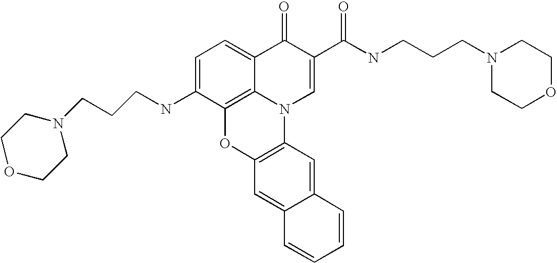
C1=C(NCCCN2CCOCC2)C2=C3C(=C1)C(=O)C(C(NCCCN1CCOCC1)=O)=CN3C1=C(O2)C=C2C(=C1)C=CC=C2
